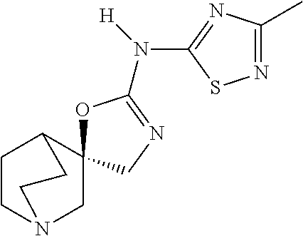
O1C(N([H])C2=NC(C)=NS2)=NCC12CN1CCC2CC1
